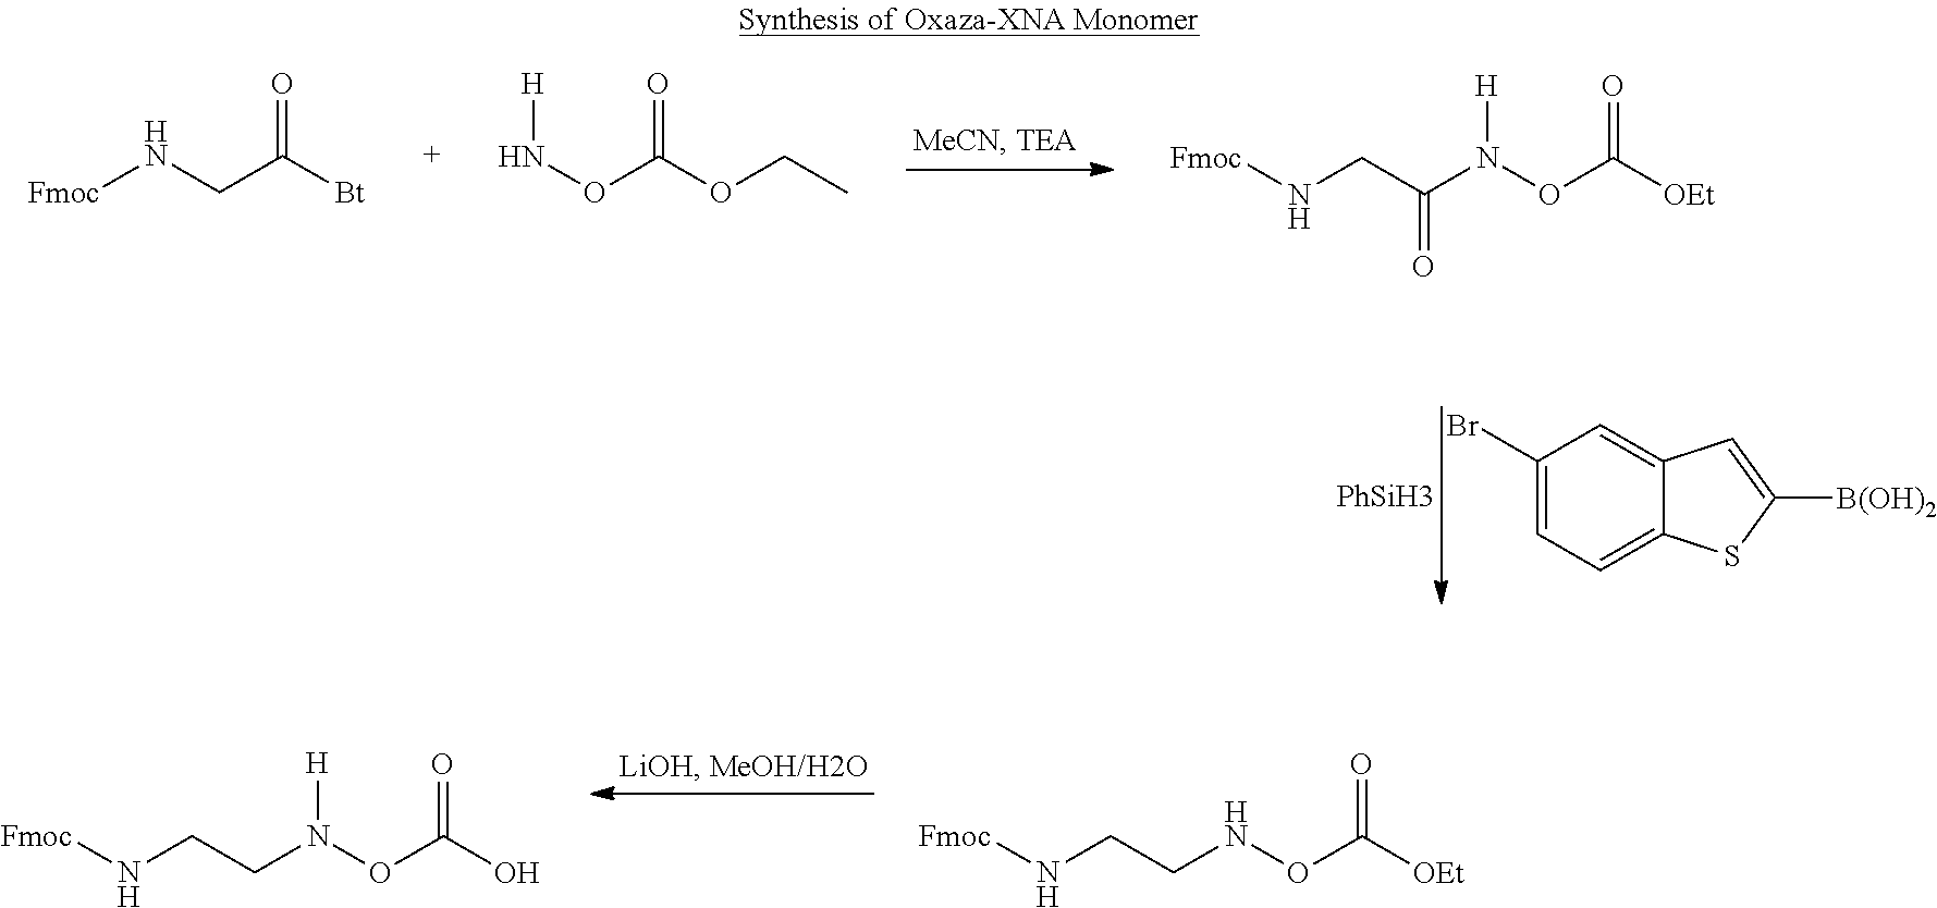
[PhSiH3].C1(Br)=CC=C2C(=C1)C=C([B(OH)2])S2.C(NOC([OEt])=O)CN[Fmoc].C(N(OC(O)=O)[H])CN[Fmoc].[Fmoc]NCC([Bt])=O.C(N(OC([OEt])=O)[H])(=O)CN[Fmoc].N(OC(OCC)=O)[H]
